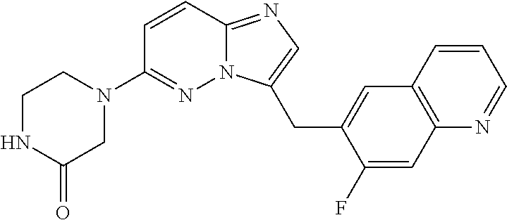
C1NC(=O)CN(C2=NN3C(=NC=C3CC3=CC4=C(C=C3F)N=CC=C4)C=C2)C1
